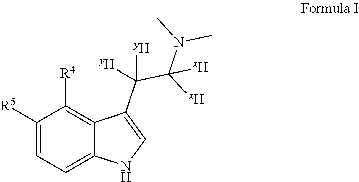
C1([R5])=CC=C2C(=C1[R4])C(C(C([xH])(N(C)C)[xH])([yH])[yH])=CN2
